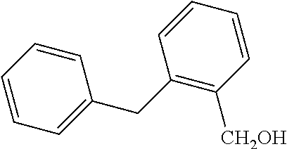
C1(CC2=C([CH2OH])C=CC=C2)=CC=CC=C1
